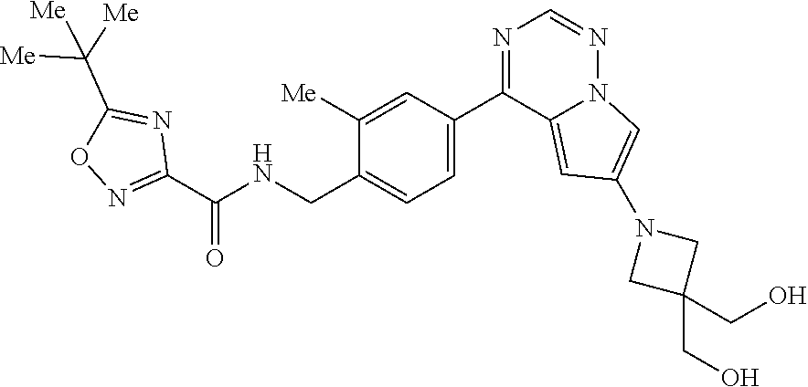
C1(CO)(CO)CN(C2=CN3N=CN=C(C4=CC=C(CNC(C5=NOC(C([Me])([Me])[Me])=N5)=O)C([Me])=C4)C3=C2)C1
